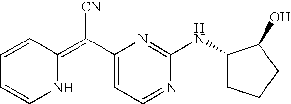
N1C(=C(C2=CC=NC(NC3CCCC3O)=N2)[CN])C=CC=C1
